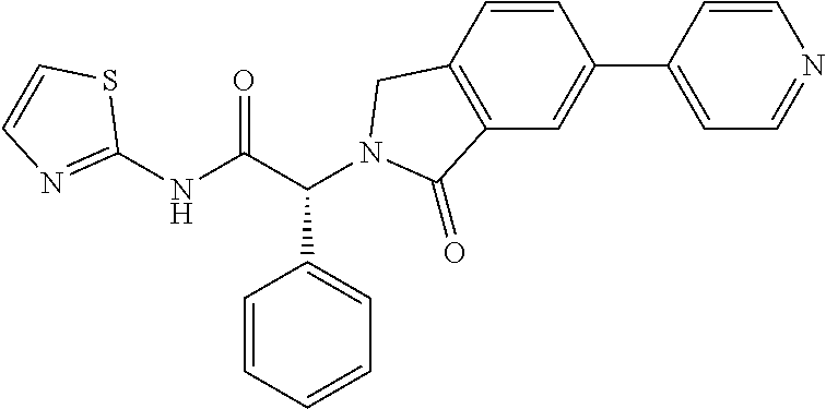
C1(NC(C(C2=CC=CC=C2)N2CC3=C(C=C(C4=CC=NC=C4)C=C3)C2=O)=O)=NC=CS1
